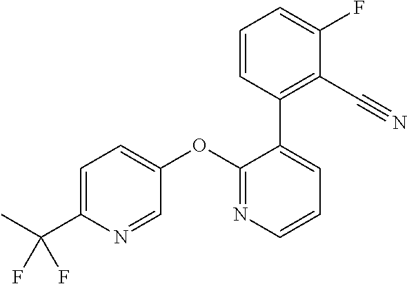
C1=C(C(F)(F)C)N=CC(OC2=NC=CC=C2C2=C(C#N)C(F)=CC=C2)=C1
